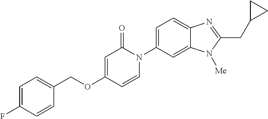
C1(COC2=CC(=O)N(C3=CC=C4C(=C3)N([Me])C(CC3CC3)=N4)C=C2)=CC=C(F)C=C1
